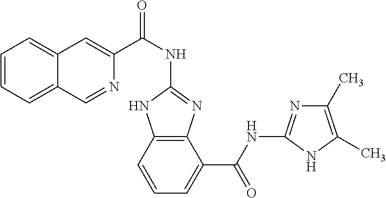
C1(NC(C2=CC3=CC=CC=C3C=N2)=O)=NC2=C(N1)C=CC=C2C(NC1=NC(C)=C(C)N1)=O
